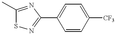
C1(C)=NC(C2=CC=C([CF3])C=C2)=NS1
